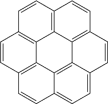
C1=CC2=C3C4=C1C=CC1=C4C4=C(C=C1)C=CC1=CC=C(C3=C41)C=C2
